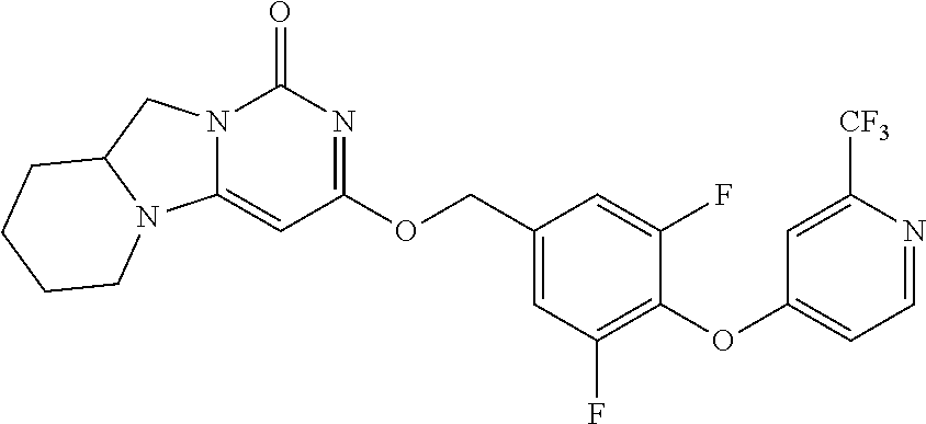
C1(OC2=C(F)C=C(COC3=NC(=O)N4C(=C3)N3C(C4)CCCC3)C=C2F)=CC=NC([CF3])=C1
